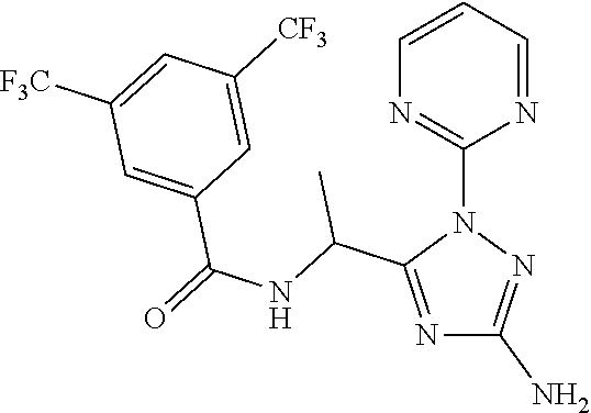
N1=C(C(NC(=O)C2=CC([F3C])=CC([CF3])=C2)C)N(C2=NC=CC=N2)N=C1N
